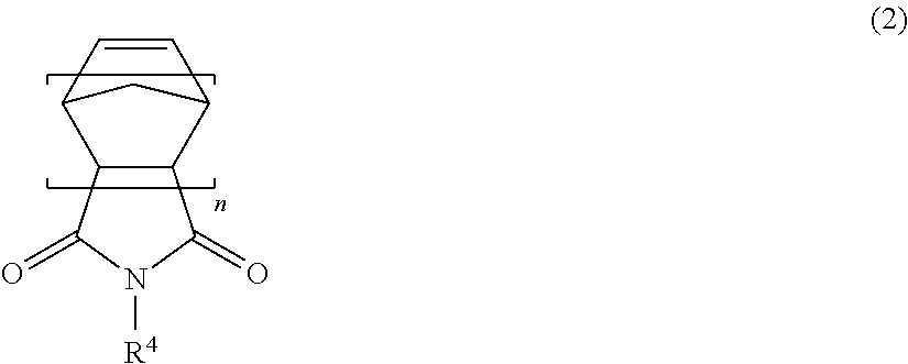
[R4]N1C(=O)C2C(C1=O)C1C=CC2C1
